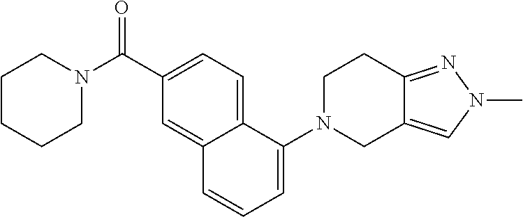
C1CCCN(C(=O)C2=CC=C3C(=C2)C=CC=C3N2CC3=CN(C)N=C3CC2)C1
